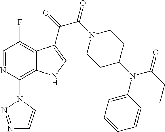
C1=NC(N2C=CN=N2)=C2C(=C1F)C(C(C(=O)N1CCC(N(C3=CC=CC=C3)C(CC)=O)CC1)=O)=CN2
